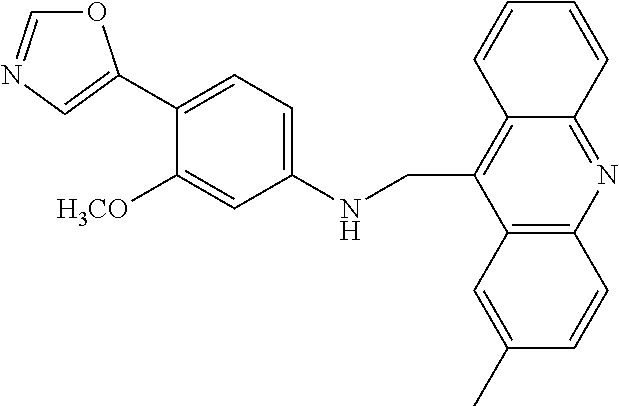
C1(C2=CN=CO2)=CC=C(NCC2=C3C(=NC4=C2C=C(C)C=C4)C=CC=C3)C=C1[H3CO]
